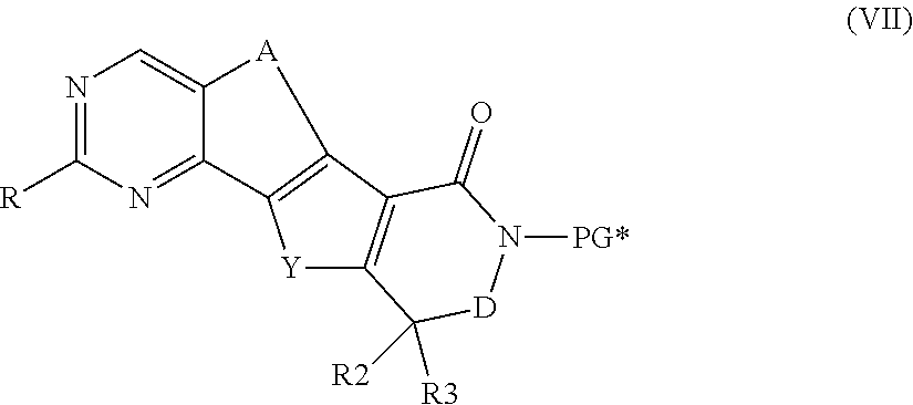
N1=C([R])N=C2C(=C1)[A]C1=C2[Y]C2=C1C(=O)N([PG*])[D]C2([R2])[R3]
